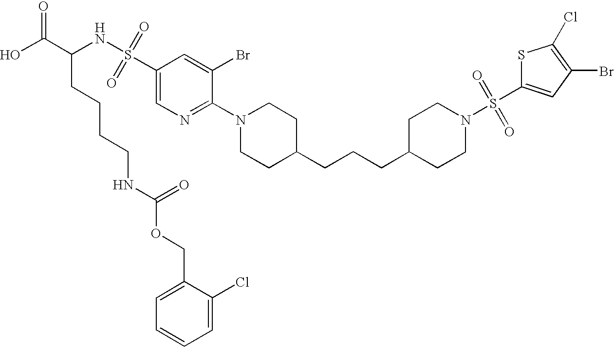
S1C(S(N2CCC(CCCC3CCN(C4=NC=C(S(NC(C(O)=O)CCCCNC(OCC5=CC=CC=C5Cl)=O)(=O)=O)C=C4Br)CC3)CC2)(=O)=O)=CC(Br)=C1Cl
